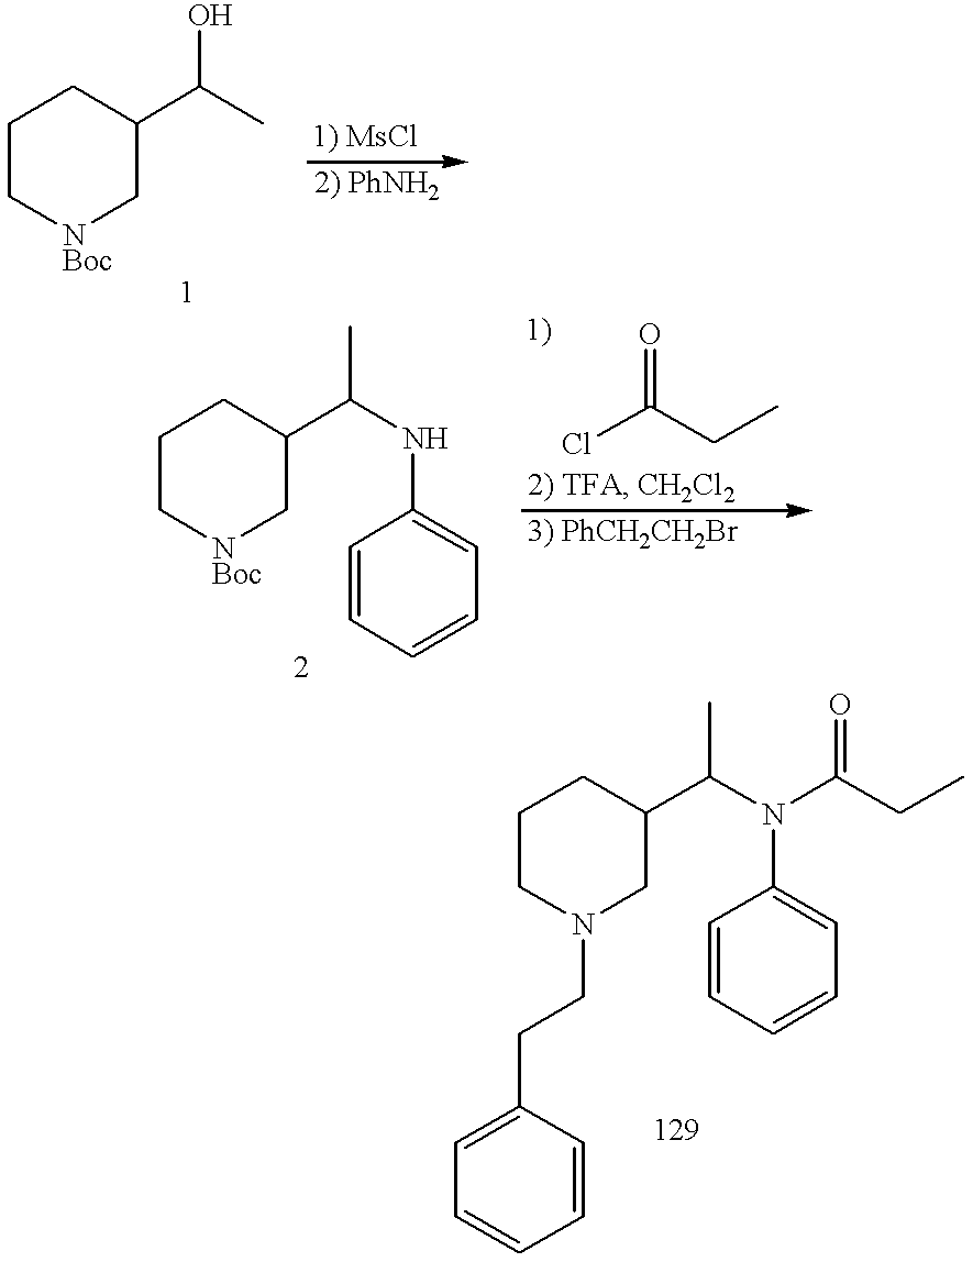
C1C[NBoc]CC(C(C)O)C1.C1C[NBoc]CC(C(NC2=CC=CC=C2)C)C1.ClC(CC)=O.C1CN(CCC2=CC=CC=C2)CC(C(N(C2=CC=CC=C2)C(CC)=O)C)C1
